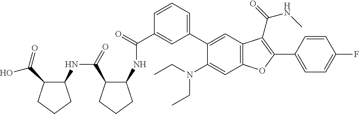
C1=CC=C(C2=CC3=C(C=C2N(CC)CC)OC(C2=CC=C(F)C=C2)=C3C(=O)NC)C=C1C(=O)NC1C(C(=O)NC2C(C(=O)O)CCC2)CCC1
